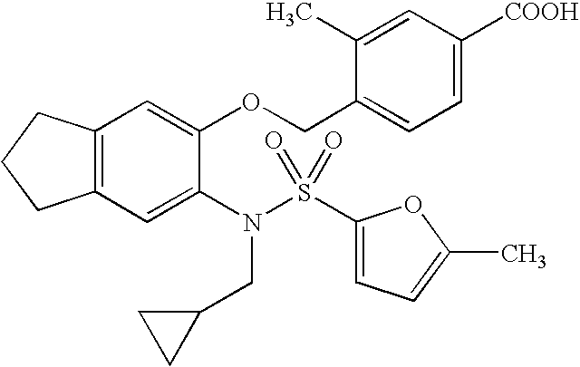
C12=C(C=C(N(CC3CC3)S(C3=CC=C(C)O3)(=O)=O)C(OCC3=CC=C([COOH])C=C3C)=C1)CCC2
